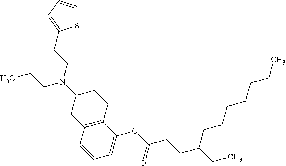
C1(OC(CCC(CC)CCCCCCC)=O)=CC=CC2=C1CCC(N(CCC)CCC1=CC=CS1)C2
